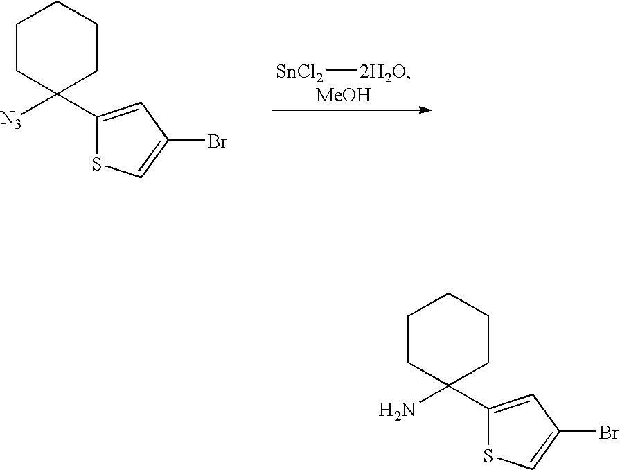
C1(C2([N3])CCCCC2)=CC(Br)=CS1.[SnCl2][2H2O].[MeOH].C1(C2(N)CCCCC2)=CC(Br)=CS1
